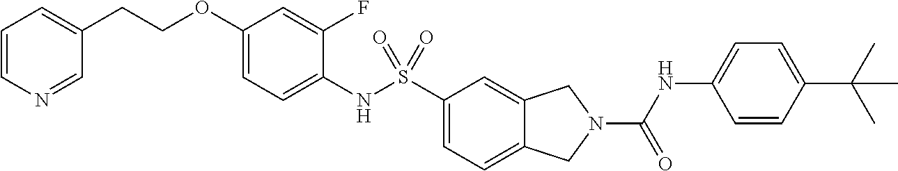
C1(OCCC2=CC=CN=C2)=CC=C(NS(C2=CC=C3C(=C2)CN(C(NC2=CC=C(C(C)(C)C)C=C2)=O)C3)(=O)=O)C(F)=C1
